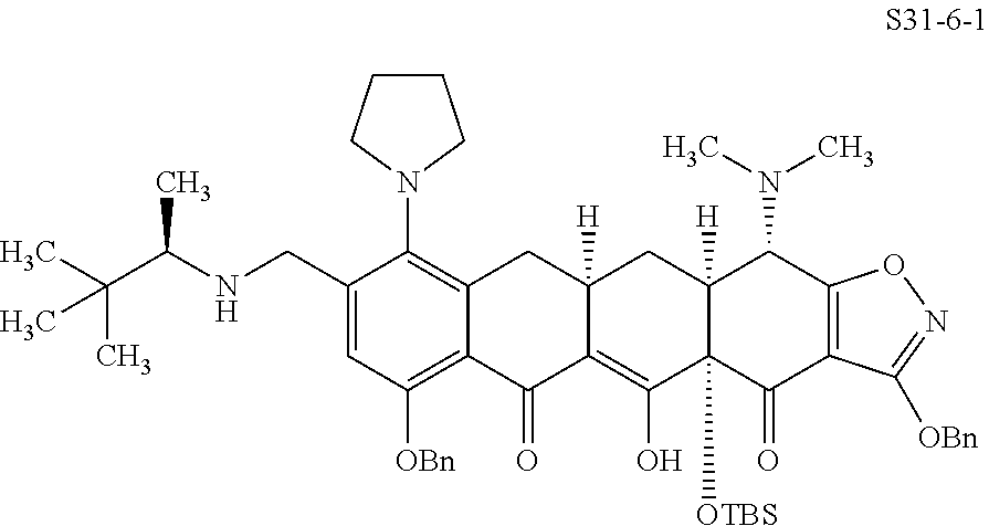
C1=C(CNC(C(C)(C)C)C)C(N2CCCC2)=C2C(=C1[OBn])C(=O)C1=C(O)C3([OTBS])C([H])(CC1([H])C2)C(N(C)C)C1=C(C3=O)C([OBn])=NO1
